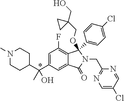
C1(C(C2=CC(F)=C3C(=C2)C(=O)N(CC2=NC=C(Cl)C=N2)C3(OCC2(CO)CC2)C2=CC=C(Cl)C=C2)(C)O)CCN(C)CC1
